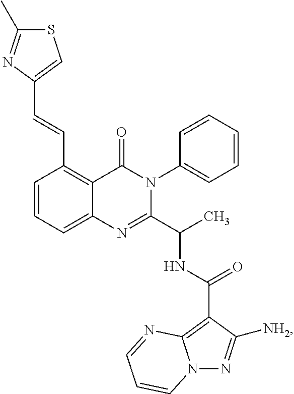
C1(C=CC2=CSC(C)=N2)=C2C(=CC=C1)N=C(C(C)NC(C1=C3N(N=C1[NH2])C=CC=N3)=O)N(C1=CC=CC=C1)C2=O
